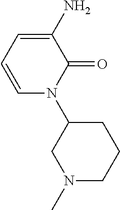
C1=C(N)C(=O)N(C2CN(C)CCC2)C=C1
